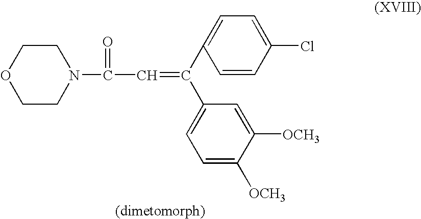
C1CN(C(C=C(C2=CC=C(Cl)C=C2)C2=CC=C([OCH3])C([OCH3])=C2)=O)CCO1
